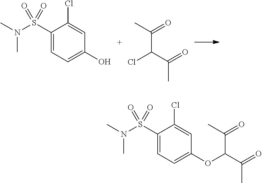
C1(S(N(C)C)(=O)=O)=CC=C(O)C=C1Cl.ClC(C(C)=O)C(=O)C.C1(S(N(C)C)(=O)=O)=CC=C(OC(C(=O)C)C(C)=O)C=C1Cl
